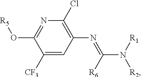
C1([CF3])=CC(N=C(N([R1])[R2])[R6])=C(Cl)N=C1O[R5]
